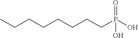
CCCCCCCCP(O)(=O)O
